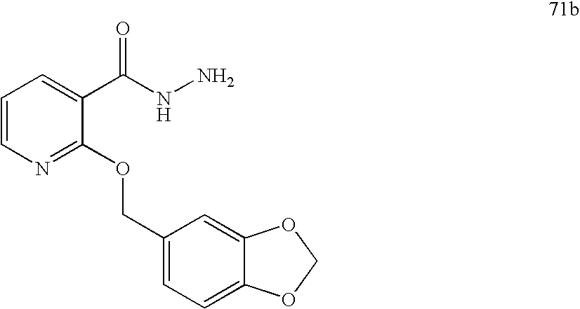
C1=CN=C(OCC2=CC=C3C(=C2)OCO3)C(C(NN)=O)=C1
